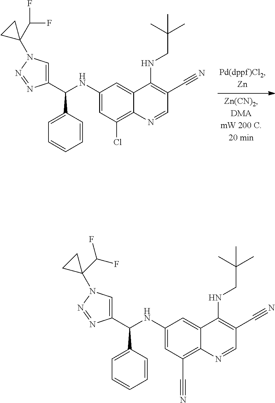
C1=C(C(NC2=CC(Cl)=C3C(=C2)C(NCC(C)(C)C)=C(C#N)C=N3)C2=CC=CC=C2)N=NN1C1(C(F)F)CC1.C1=C(C(NC2=CC(C#N)=C3C(=C2)C(NCC(C)(C)C)=C(C#N)C=N3)C2=CC=CC=C2)N=NN1C1(C(F)F)CC1
